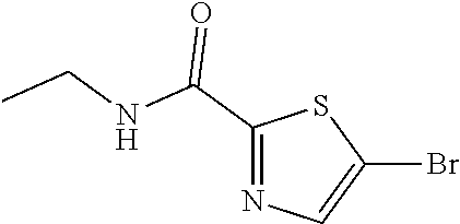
C1=C(Br)SC(C(NCC)=O)=N1
